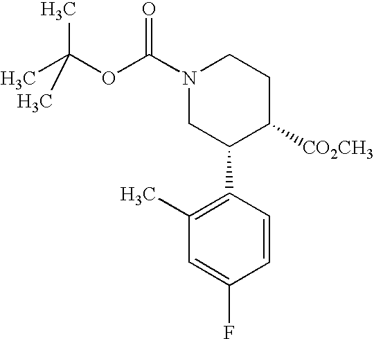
CC(OC(N1CC(C2=C(C)C=C(F)C=C2)C([CO2CH3])CC1)=O)(C)C
